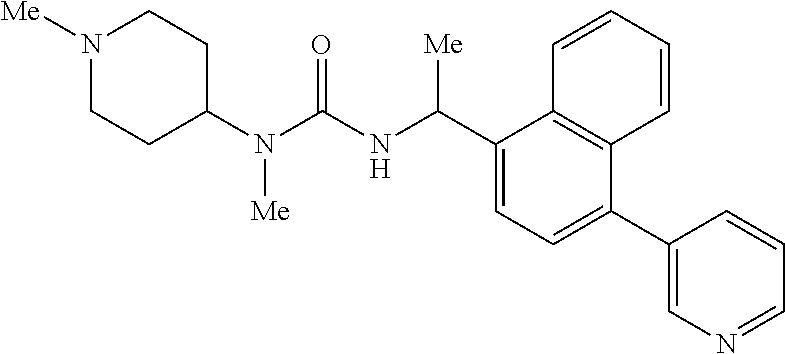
C1(N(C(NC(C2=CC=C(C3=CN=CC=C3)C3=C2C=CC=C3)[Me])=O)[Me])CCN([Me])CC1
